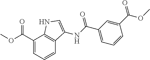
C1(C(OC)=O)=CC=CC2=C1NC=C2NC(C1=CC=CC(C(OC)=O)=C1)=O
